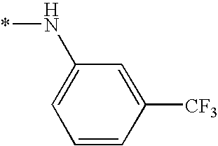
C1=C(N*)C=C([CF3])C=C1
